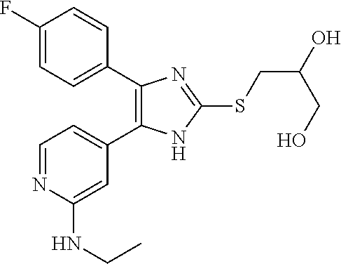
C1=C(C2=C(C3=CC=C(F)C=C3)N=C(SCC(O)CO)N2)C=C(NCC)N=C1
